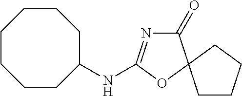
C1(=O)N=C(NC2CCCCCCC2)OC12CCCC2
